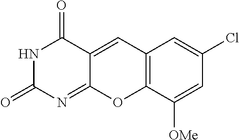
N1C(=O)N=C2C(=CC3=C(O2)C([OMe])=CC(Cl)=C3)C1=O
